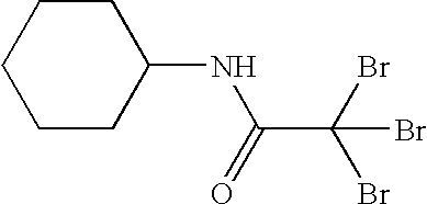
C1CC(NC(=O)C(Br)(Br)Br)CCC1
